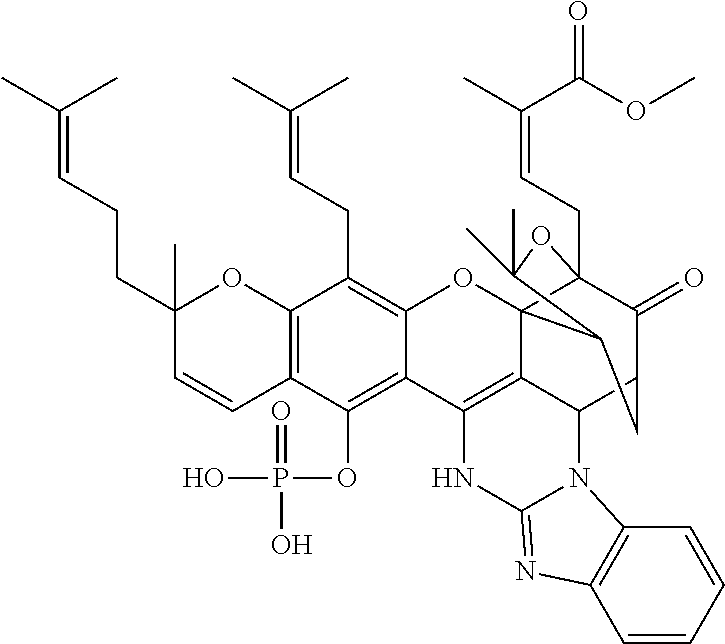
C12=C(C=CC(CCC=C(C)C)(C)O1)C(OP(O)(=O)O)=C1C(=C2CC=C(C)C)OC23C4(CC=C(C)C(OC)=O)C(=O)C(CC2C(C)(C)O4)C2C3=C1NC1=NC3=C(C=CC=C3)N21
